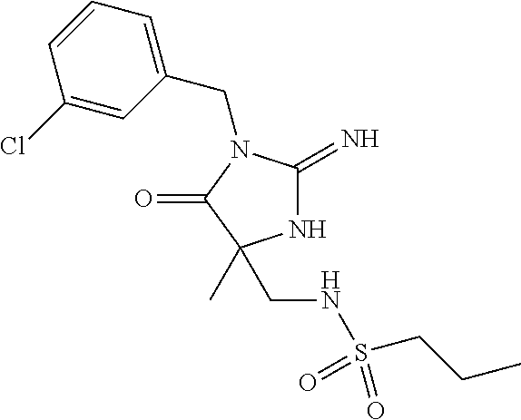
N1C(=N)N(CC2=CC=CC(Cl)=C2)C(=O)C1(C)CNS(CCC)(=O)=O
